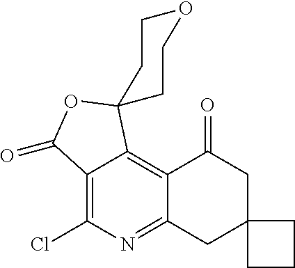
C12=C(Cl)N=C3C(=C1C1(OC2=O)CCOCC1)C(=O)CC1(C3)CCC1
